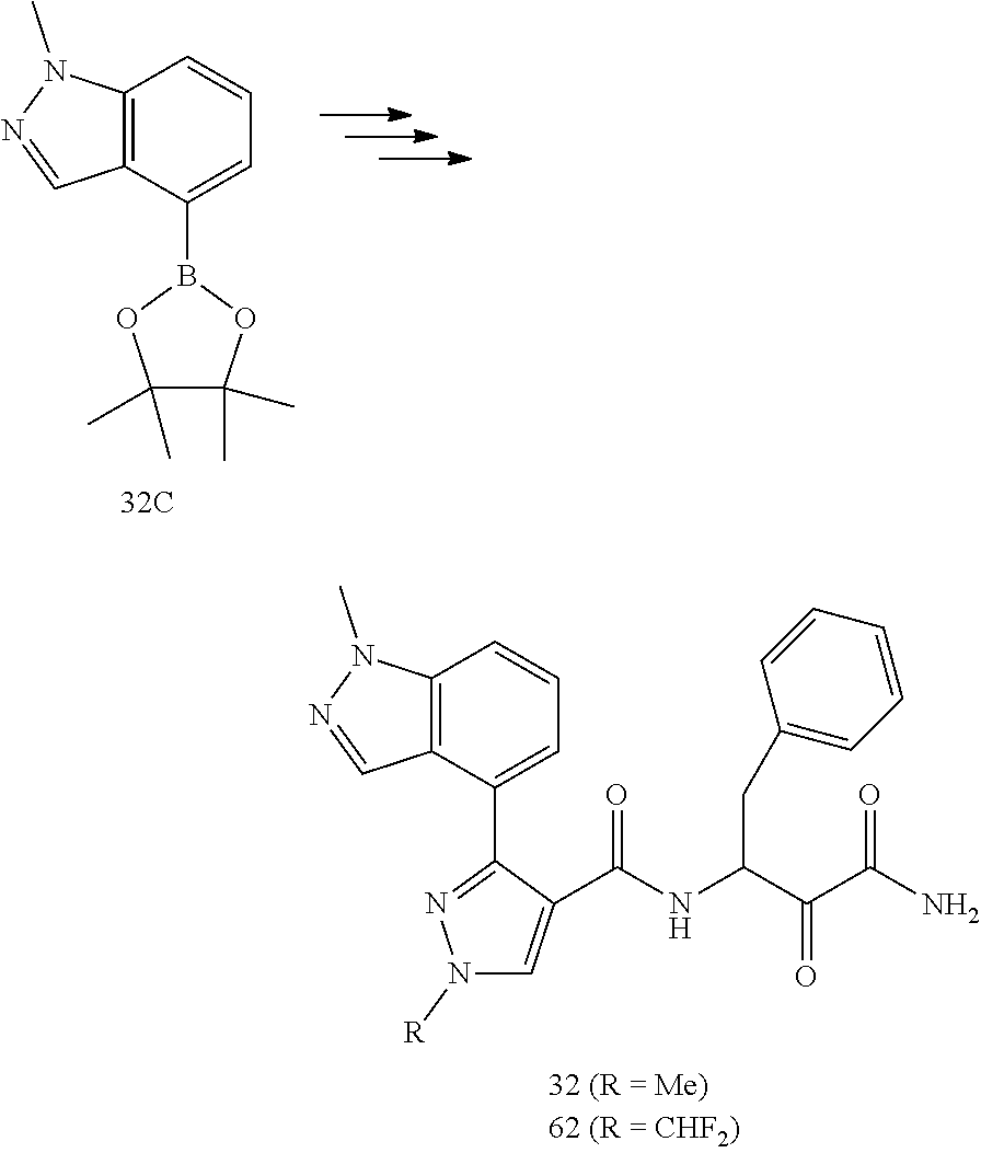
C12=C(C(C3=NN([R])C=C3C(NC(C(C(N)=O)=O)CC3=CC=CC=C3)=O)=CC=C1)C=NN2C.C12=C(C(B3OC(C)(C)C(C)(C)O3)=CC=C1)C=NN2C
